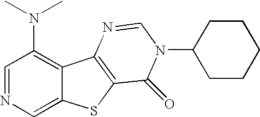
C12=C(N(C)C)C=NC=C1SC1=C2N=CN(C2CCCCC2)C1=O
